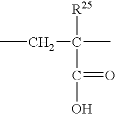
CCC([R25])(C(O)=O)C
